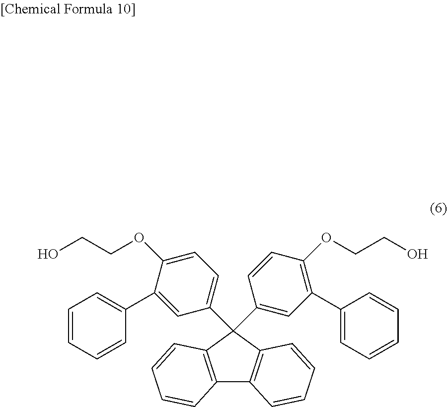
C1(C2=CC=C(OCCO)C(C3=CC=CC=C3)=C2)(C2=CC(C3=CC=CC=C3)=C(OCCO)C=C2)C2=C(C3=C1C=CC=C3)C=CC=C2
